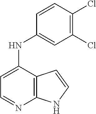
C1=C(NC2=CC(Cl)=C(Cl)C=C2)C2=C(N=C1)NC=C2
